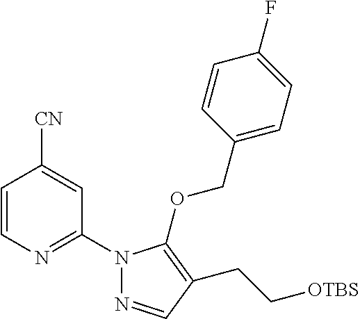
C1=CC(COC2=C(CC[OTBS])C=NN2C2=NC=CC([CN])=C2)=CC=C1F
